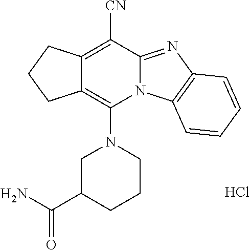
C12=C(N3CC(C(=O)N)CCC3)N3C(=NC4=C3C=CC=C4)C([CN])=C1CCC2.Cl
